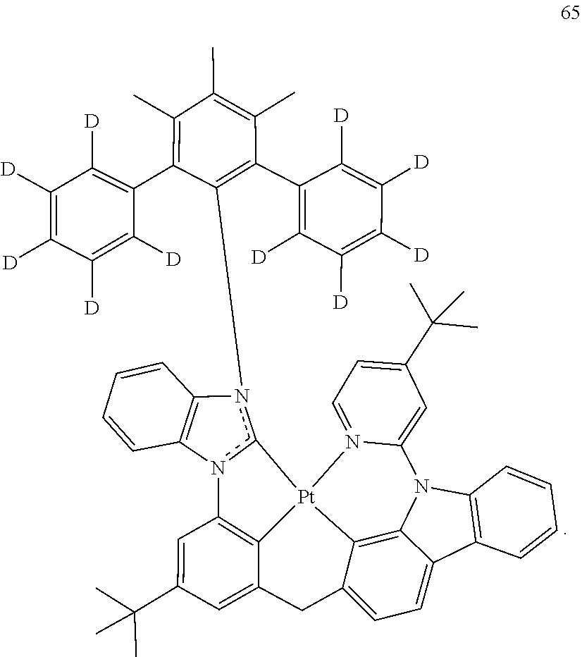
C1(C2=C([D])C([D])=C([D])C([D])=C2[D])=C(C)C(C)=C(C)C(C2=C([D])C([D])=C([D])C([D])=C2[D])=C1n1c2n(C3=C1C=CC=C3)C1=C3[Pt]24C2=C5C(=CC=C2CC3=CC(C(C)(C)C)=C1)C1=C(N5C2=CC(C(C)(C)C)=CC=N42)C=CC=C1
